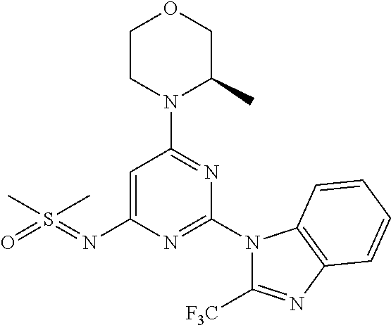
O1CCN(C2=NC(N3C([F3C])=NC4=C3C=CC=C4)=NC(N=S(=O)(C)C)=C2)C(C)C1
